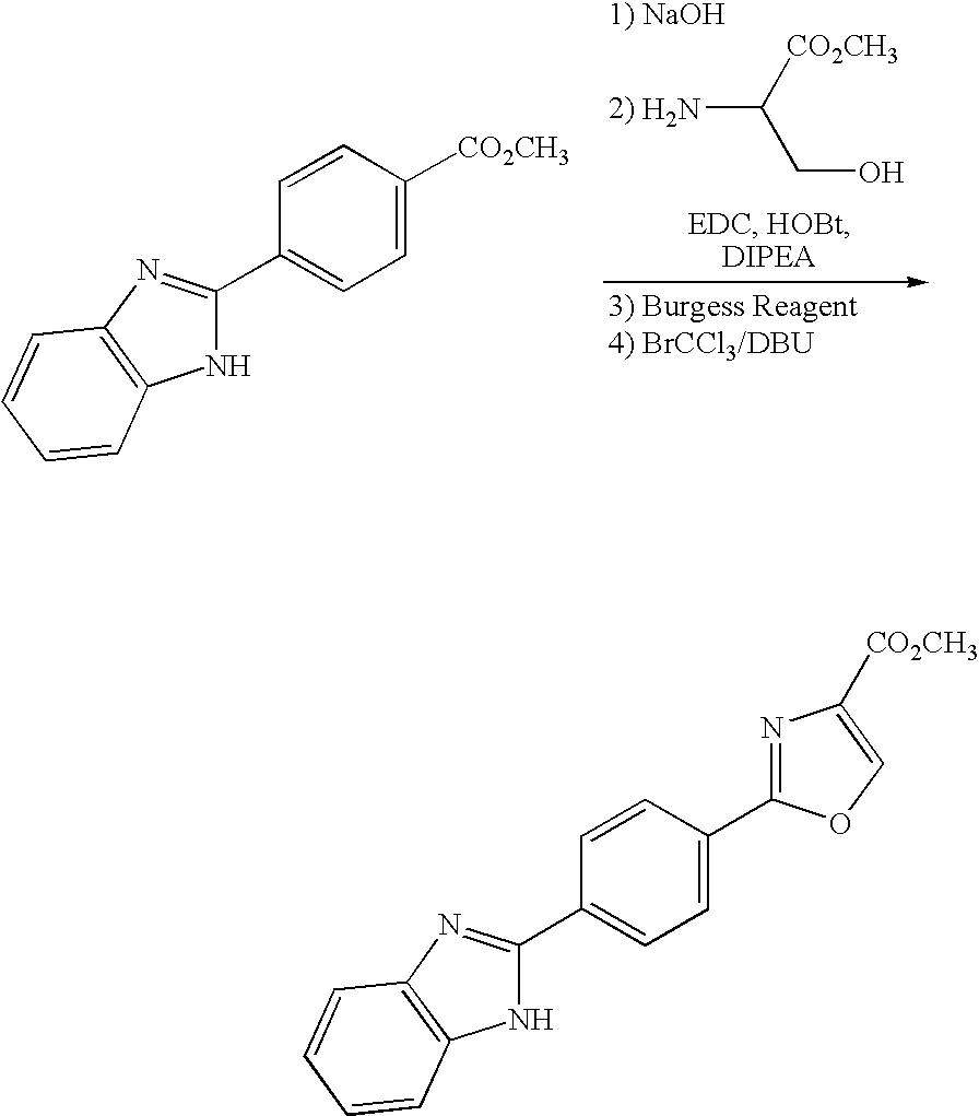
NC([CO2CH3])CO.C1=CC([CO2CH3])=CC=C1C1=NC2=C(N1)C=CC=C2.C1=CC(C2=NC([CO2CH3])=CO2)=CC=C1C1=NC2=C(N1)C=CC=C2
